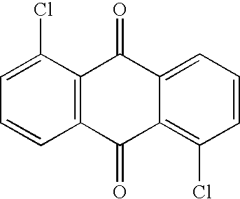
C1=CC2=C(C(Cl)=C1)C(=O)C1=CC=CC(Cl)=C1C2=O
